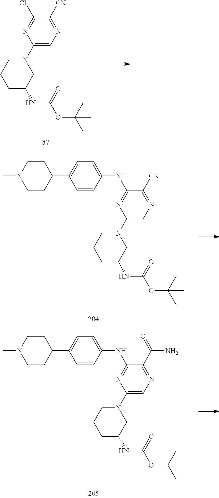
ClC1=NC(N2CCCC(NC(OC(C)(C)C)=O)C2)=CN=C1[CN].N(C1=NC(N2CCCC(NC(OC(C)(C)C)=O)C2)=CN=C1[CN])C1=CC=C(C2CCN(C)CC2)C=C1.N(C1=NC(N2CCCC(NC(OC(C)(C)C)=O)C2)=CN=C1C(=O)N)C1=CC=C(C2CCN(C)CC2)C=C1
